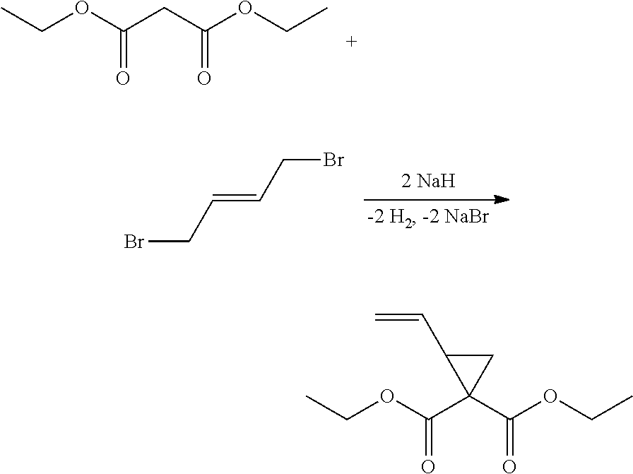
C(OC(CC(OCC)=O)=O)C.BrCC=CCBr.C(OC(C1(C(OCC)=O)CC1C=C)=O)C
